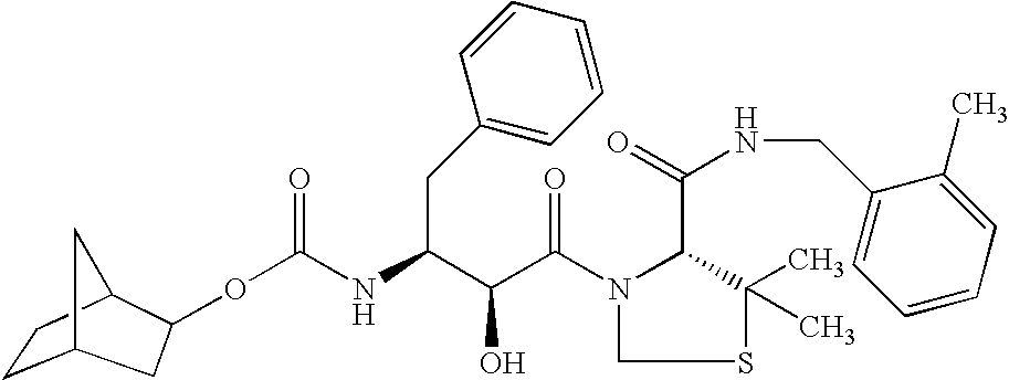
O(C(NC(C(C(N1C(C(=O)NCC2=CC=CC=C2C)C(C)(C)SC1)=O)O)CC1=CC=CC=C1)=O)C1CC2CCC1C2
